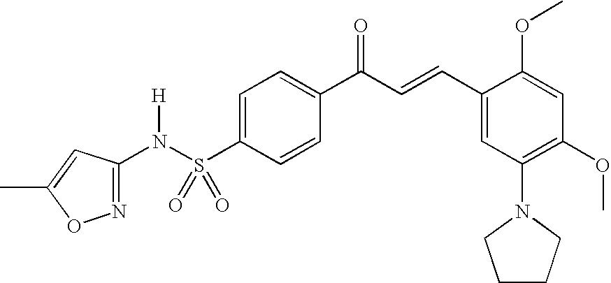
C1=CC(C(C=CC2=CC(N3CCCC3)=C(OC)C=C2OC)=O)=CC=C1S(N(C1=NOC(C)=C1)[H])(=O)=O
